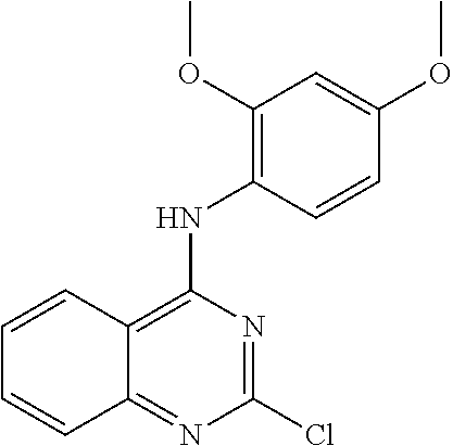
C1(Cl)=NC(NC2=C(OC)C=C(OC)C=C2)=C2C(=N1)C=CC=C2
